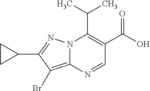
N12C(=C(Br)C(C3CC3)=N1)N=CC(C(=O)O)=C2C(C)C
